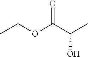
O=C(OCC)C(O)C
